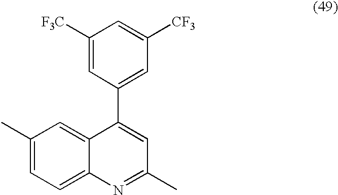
C1(C)=CC=C2C(=C1)C(C1=CC([CF3])=CC([F3C])=C1)=CC(C)=N2
